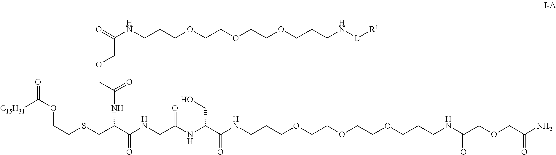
[C15H31]C(OCCSCC(NC(=O)COCC(NCCCOCCOCCOCCCN[L][R1])=O)C(NCC(NC(C(NCCCOCCOCCOCCCNC(COCC(N)=O)=O)=O)CO)=O)=O)=O
